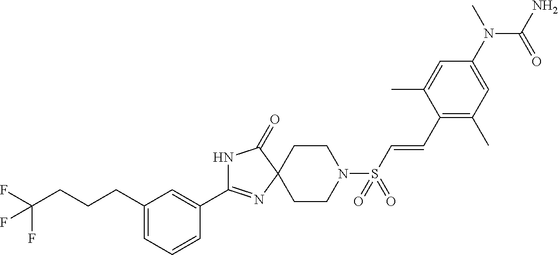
C1(C2=NC3(C(=O)N2)CCN(S(C=CC2=C(C)C=C(N(C(N)=O)C)C=C2C)(=O)=O)CC3)=CC(CCCC(F)(F)F)=CC=C1
